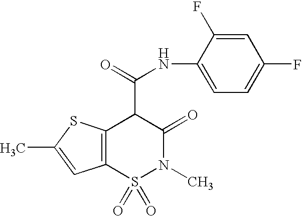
N(C(C1C(=O)N(C)S(=O)(=O)C2=C1SC(C)=C2)=O)C1=CC=C(F)C=C1F
